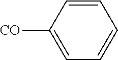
C1=CC([CO])=CC=C1
